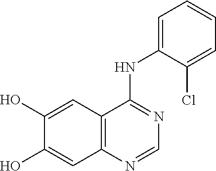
C12=C(C=C(O)C(O)=C1)C(NC1=CC=CC=C1Cl)=NC=N2
